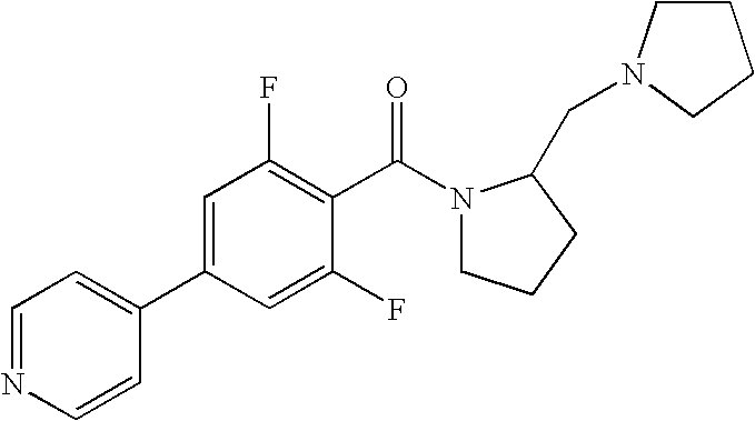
N1=CC=C(C2=CC(F)=C(C(=O)N3CCCC3CN3CCCC3)C(F)=C2)C=C1
